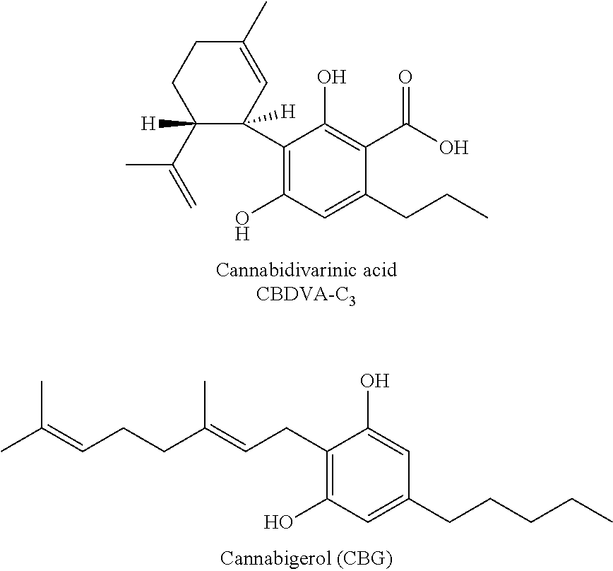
C1(C2([H])C=C(C)CCC2(C(=C)C)[H])=C(O)C=C(CCC)C(C(O)=O)=C1O.CC(=CCCC(=CCC1=C(O)C=C(CCCCC)C=C1O)C)C
